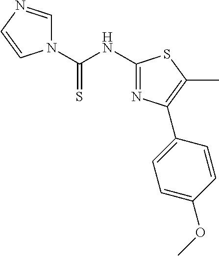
C1(NC(N2C=NC=C2)=S)=NC(C2=CC=C(OC)C=C2)=C(C)S1
